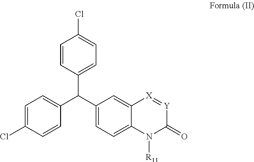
C1=C(Cl)C=CC(C(C2=CC=C(Cl)C=C2)C2=CC=C3C(=C2)[X]=[Y]C(=O)N3[R11])=C1
